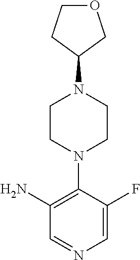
C1=C(F)C(N2CCN(C3COCC3)CC2)=C(N)C=N1
